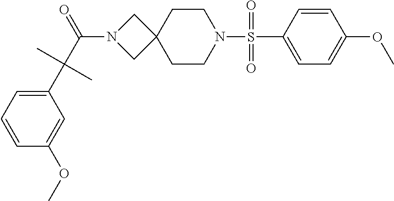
C(N1CC2(C1)CCN(S(C1=CC=C(OC)C=C1)(=O)=O)CC2)(C(C1=CC=CC(OC)=C1)(C)C)=O
